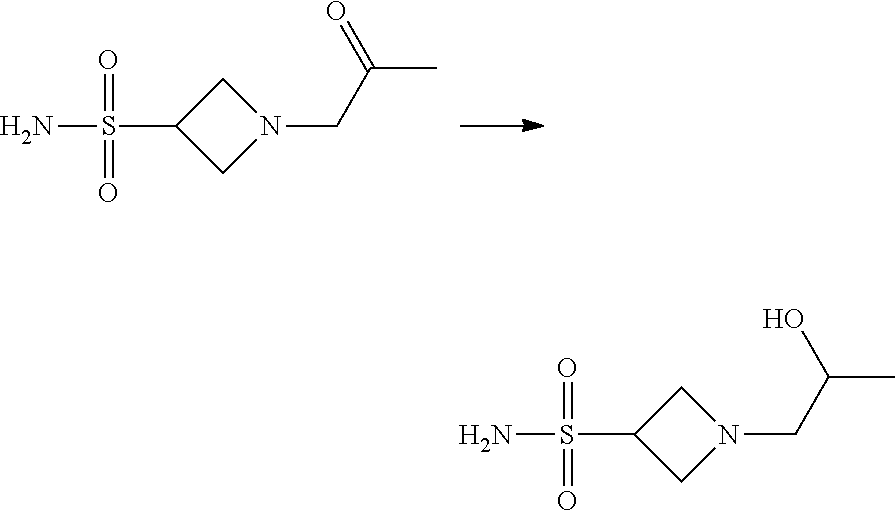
NS(C1CN(CC(C)=O)C1)(=O)=O.NS(C1CN(CC(C)O)C1)(=O)=O
